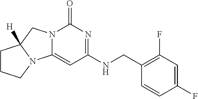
N12C(=CC(NCC3=C(F)C=C(F)C=C3)=NC1=O)N1C([H])(C2)CCC1
